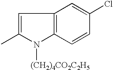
C1=C(C)N([(CH2)4CO2C2H5])C2=C1C=C(Cl)C=C2
